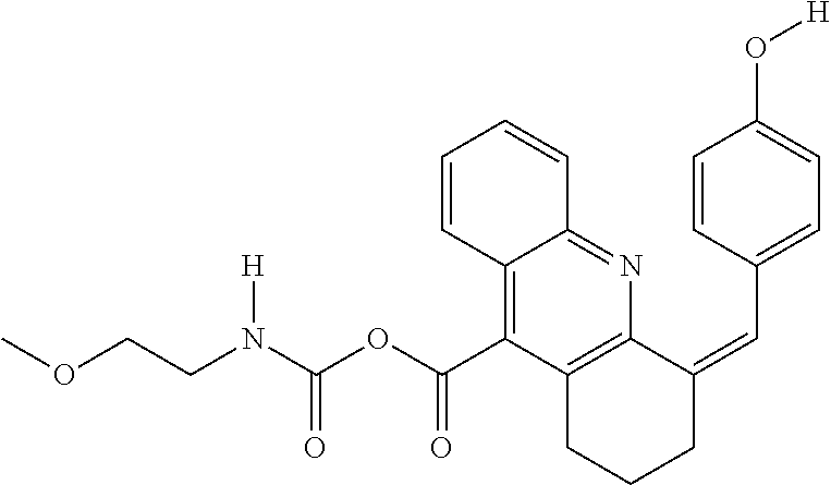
C1=CC2=C(C(OC(N(CCOC)[H])=O)=O)C3=C(N=C2C=C1)C(=CC1=CC=C(O[H])C=C1)CCC3
